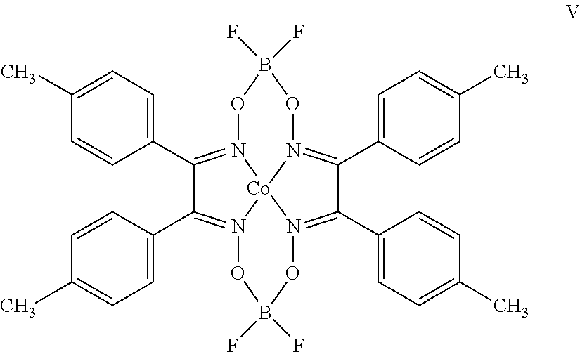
C1(C2=CC=C(C)C=C2)=N2OB(F)(F)ON3=C(C4=CC=C(C)C=C4)C(C4=CC=C(C)C=C4)=N4[Co]23N(=C1C1=CC=C(C)C=C1)OB(F)(F)O4
